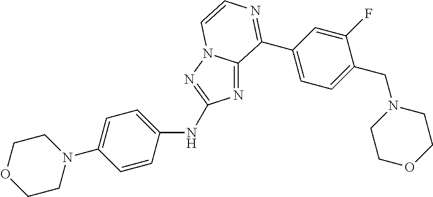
C1(C2=NC=CN3C2=NC(NC2=CC=C(N4CCOCC4)C=C2)=N3)=CC=C(CN2CCOCC2)C(F)=C1
